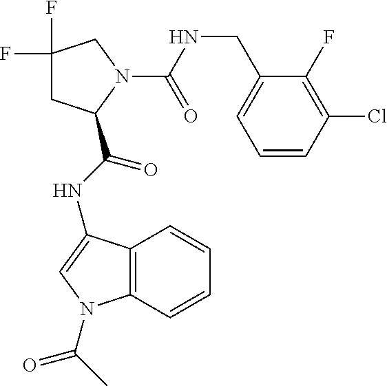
C1C(F)(F)CN(C(NCC2=CC=CC(Cl)=C2F)=O)C1C(NC1=CN(C(C)=O)C2=C1C=CC=C2)=O
